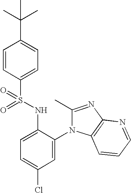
C1=CC(S(NC2=CC=C(Cl)C=C2N2C(C)=NC3=C2C=CC=N3)(=O)=O)=CC=C1C(C)(C)C
